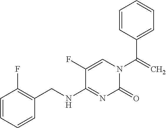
C=C(N1C(=O)N=C(NCC2=C(F)C=CC=C2)C(F)=C1)C1=CC=CC=C1
